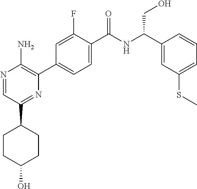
N1=CC(C2CCC(O)CC2)=NC(C2=CC=C(C(NC(C3=CC(SC)=CC=C3)CO)=O)C(F)=C2)=C1N
